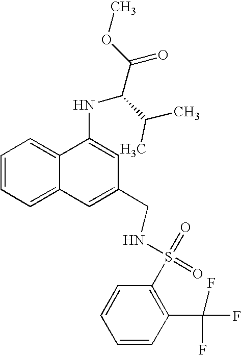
N(C(C(C)C)C(=O)OC)C1=CC(CNS(=O)(C2=C(C(F)(F)F)C=CC=C2)=O)=CC2=CC=CC=C21
